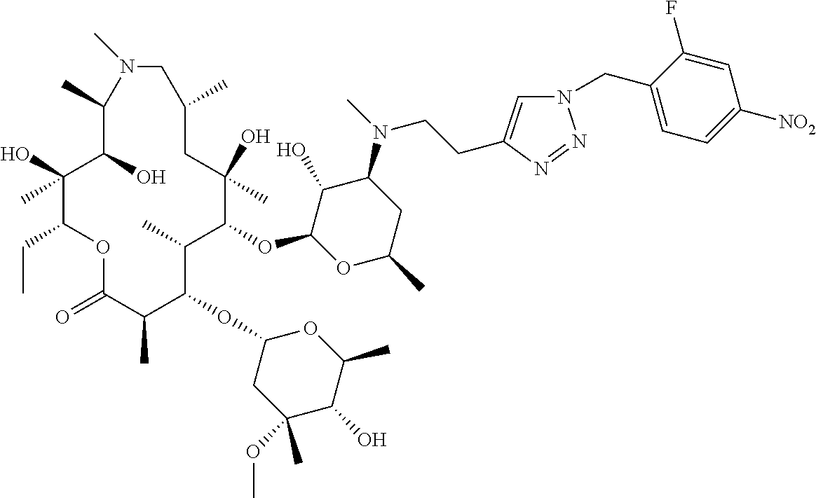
C1(O)C(OC2C(C)C(OC3CC(OC)(C)C(O)C(C)O3)C(C)C(=O)OC(CC)C(O)(C)C(O)C(C)N(C)CC(C)CC2(O)C)OC(C)CC1N(C)CCC1=CN(CC2=CC=C([NO2])C=C2F)N=N1
